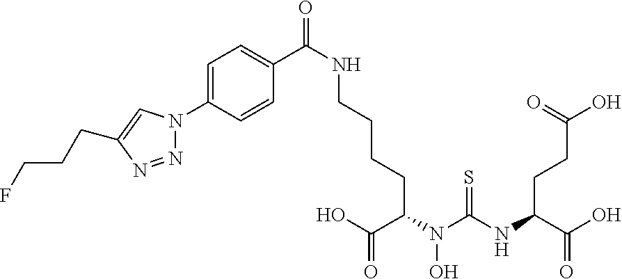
C(CCC(C(O)=O)N(C(NC(CCC(O)=O)C(O)=O)=S)O)CNC(=O)C1=CC=C(N2N=NC(CCCF)=C2)C=C1
